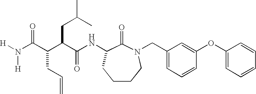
N(C(C(CC=C)C(CC(C)C)C(NC1C(=O)N(CC2=CC=CC(OC3=CC=CC=C3)=C2)CCCC1)=O)=O)([H])[H]
